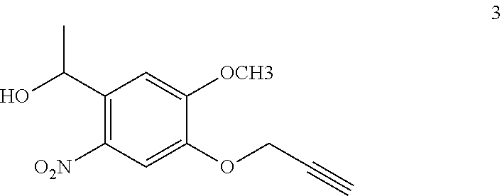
OC(C)C1=C([O2N])C=C(OCC#C)C([OCH3])=C1
